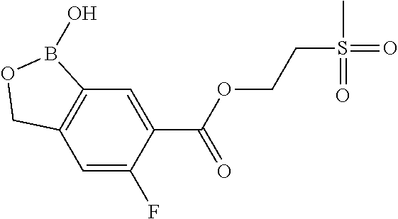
C12=C(C=C(F)C(C(OCCS(=O)(C)=O)=O)=C1)COB2O
